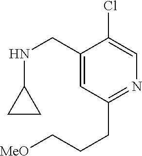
C1(CNC2CC2)=CC(CCC[MeO])=NC=C1Cl
